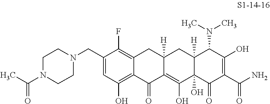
C1=C(CN2CCN(C(C)=O)CC2)C(F)=C2C(=C1O)C(=O)C1=C(O)C3(O)C([H])(CC1([H])C2)C(N(C)C)C(O)=C(C(N)=O)C3=O
